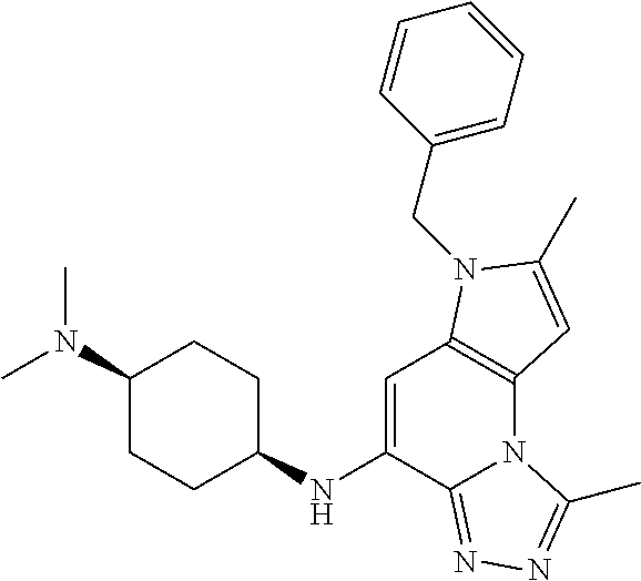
C1CC(NC2=CC3=C(N4C2=NN=C4C)C=C(C)N3CC2=CC=CC=C2)CCC1N(C)C
